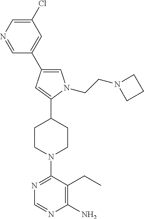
C1=C(C2=CC(Cl)=CN=C2)C=C(C2CCN(C3=NC=NC(N)=C3CC)CC2)N1CCN1CCC1
